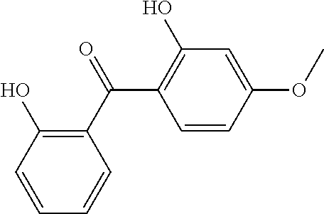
C1=CC(O)=C(C(=O)C2=C(O)C=C(OC)C=C2)C=C1
